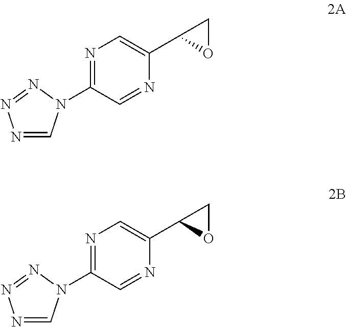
N1=CN(C2=NC=C(C3OC3)N=C2)N=N1.N1=CN(C2=NC=C(C3OC3)N=C2)N=N1
